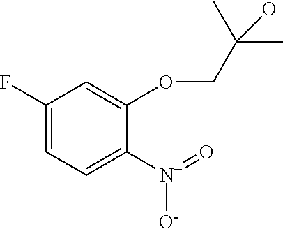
C1(F)=CC=C([N+]([O-])=O)C(OCC(C)(C)O)=C1
